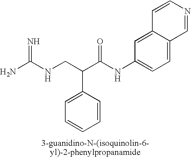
C1=CC(C(CNC(N)=N)C(NC2=CC=C3C(=C2)C=CN=C3)=O)=CC=C1
